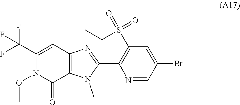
C12=C(N(C)C(C3=C(S(=O)(CC)=O)C=C(Br)C=N3)=N1)C(=O)N(OC)C(C(F)(F)F)=C2
